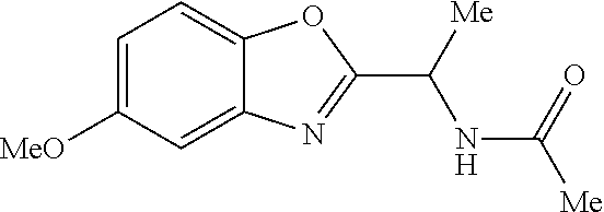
C1=C([MeO])C=C2C(=C1)OC(C(NC([Me])=O)[Me])=N2
